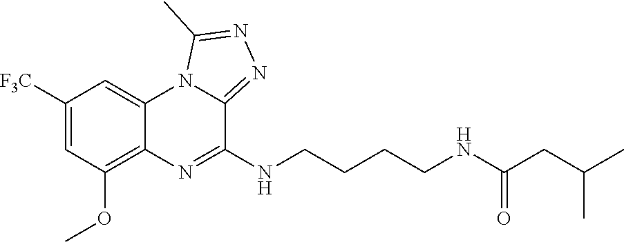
C1([F3C])=CC(OC)=C2C(=C1)N1C(=NN=C1C)C(NCCCCNC(CC(C)C)=O)=N2
